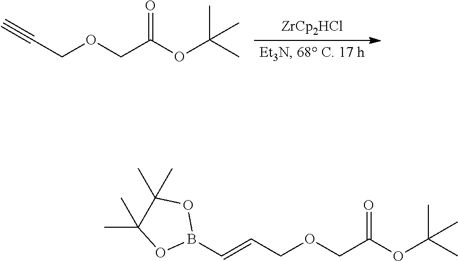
C(COCC(OC(C)(C)C)=O)#C.C(COCC(OC(C)(C)C)=O)=CB1OC(C)(C)C(C)(C)O1
